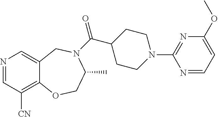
N1=CC([CN])=C2C(=C1)CN(C(=O)C1CCN(C3=NC(OC)=CC=N3)CC1)C(C)CO2
